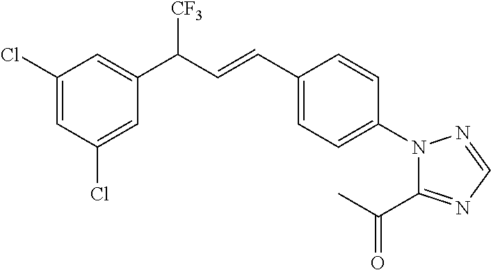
C1(Cl)=CC(C(C=CC2=CC=C(N3C(C(C)=O)=NC=N3)C=C2)[CF3])=CC(Cl)=C1
